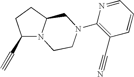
C(C1N2C(CC1)CN(C1=C(C#N)C=CC=N1)CC2)#C
